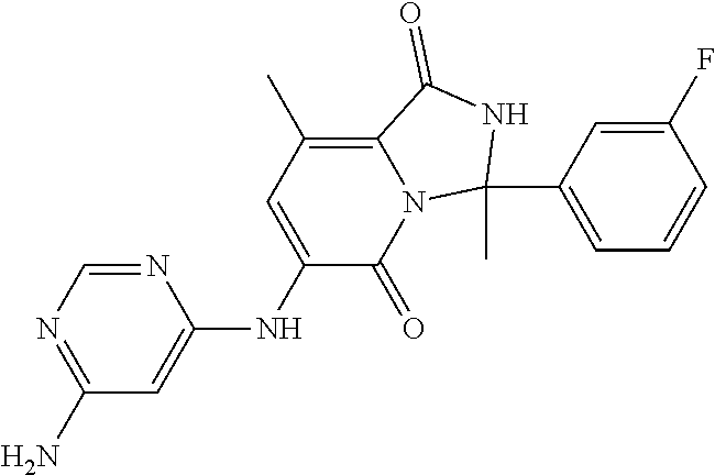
C1(N)=NC=NC(NC2=CC(C)=C3N(C2=O)C(C)(C2=CC=CC(F)=C2)NC3=O)=C1
